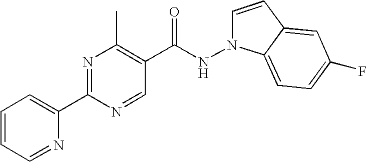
C1=CC=NC(C2=NC(C)=C(C(NN3C=CC4=CC(F)=CC=C34)=O)C=N2)=C1
